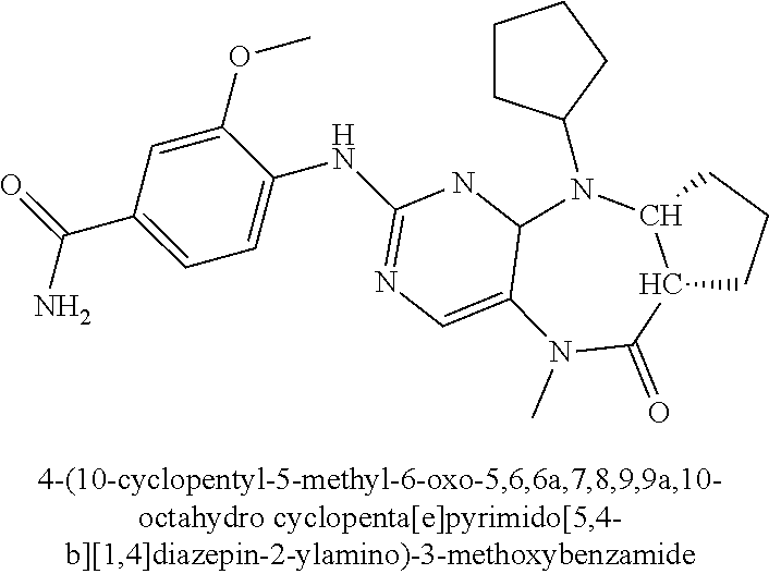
C1CC(N2C3C(=CN=C(NC4=CC=C(C(=O)N)C=C4OC)N3)N(C)C(=O)C3C2CCC3)CC1
